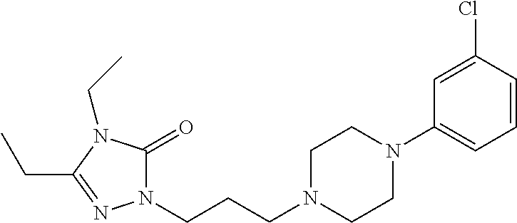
C1=CC(Cl)=CC(N2CCN(CCCN3C(=O)N(CC)C(CC)=N3)CC2)=C1
